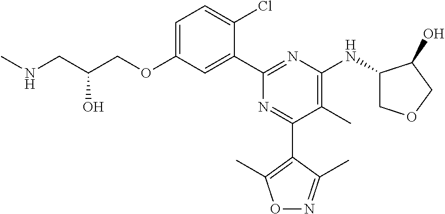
C1=C(OCC(CNC)O)C=C(C2=NC(NC3COCC3O)=C(C)C(C3=C(C)ON=C3C)=N2)C(Cl)=C1
